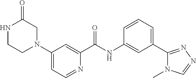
N1(C2=CC=NC(C(NC3=CC(C4=NN=CN4C)=CC=C3)=O)=C2)CC(=O)NCC1
